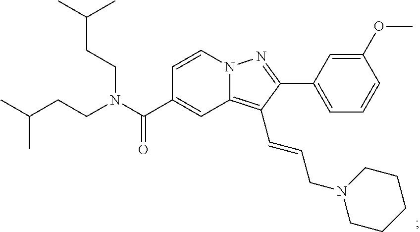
N12C(=C(C=CCN3CCCCC3)C(C3=CC=CC(OC)=C3)=N1)C=C(C(N(CCC(C)C)CCC(C)C)=O)C=C2
